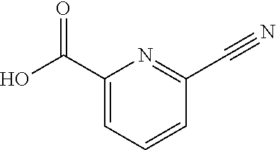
C1(C#N)=NC(C(O)=O)=CC=C1
